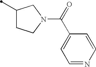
C1(C)CCN(C(C2=CC=NC=C2)=O)C1
